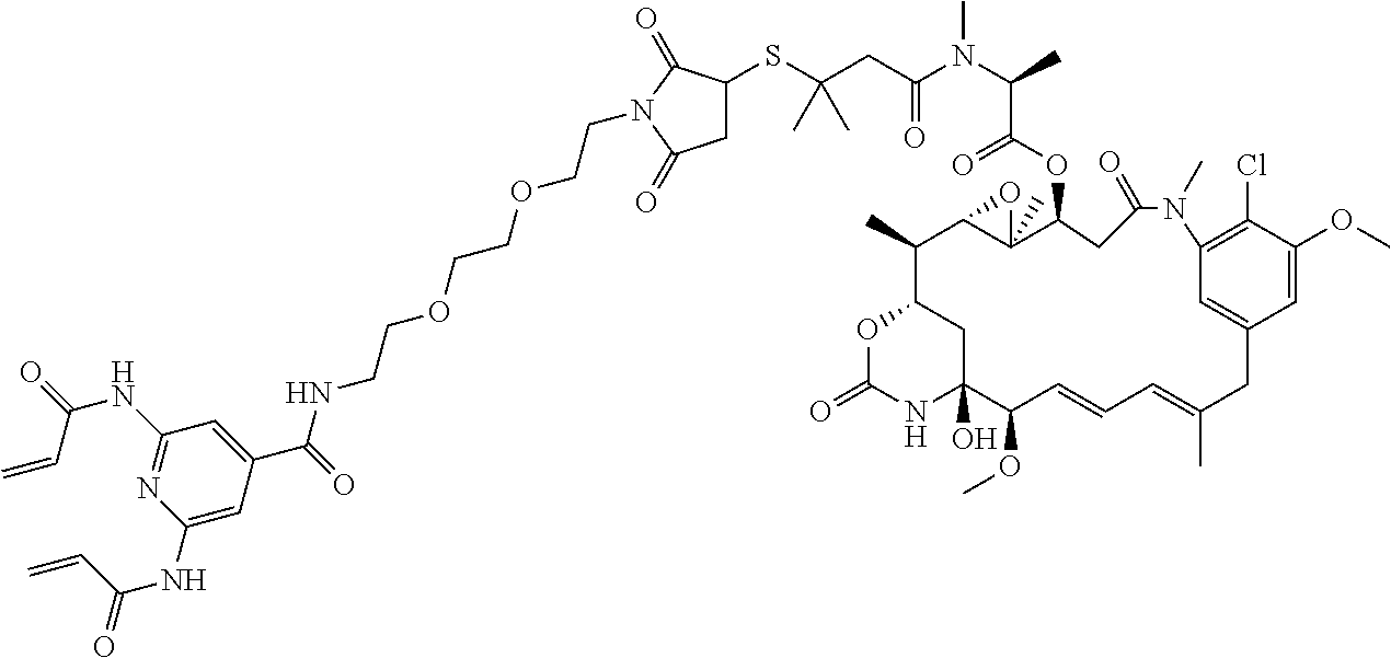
C1(NC(C=C)=O)=NC(NC(C=C)=O)=CC(C(NCCOCCOCCN2C(=O)C(SC(CC(N(C(C)C(OC3CC(=O)N(C)C4=C(Cl)C(OC)=CC(=C4)CC(C)=CC=CC(OC)C4(O)CC(C(C)C5C3(C)O5)OC(=O)N4)=O)C)=O)(C)C)CC2=O)=O)=C1
